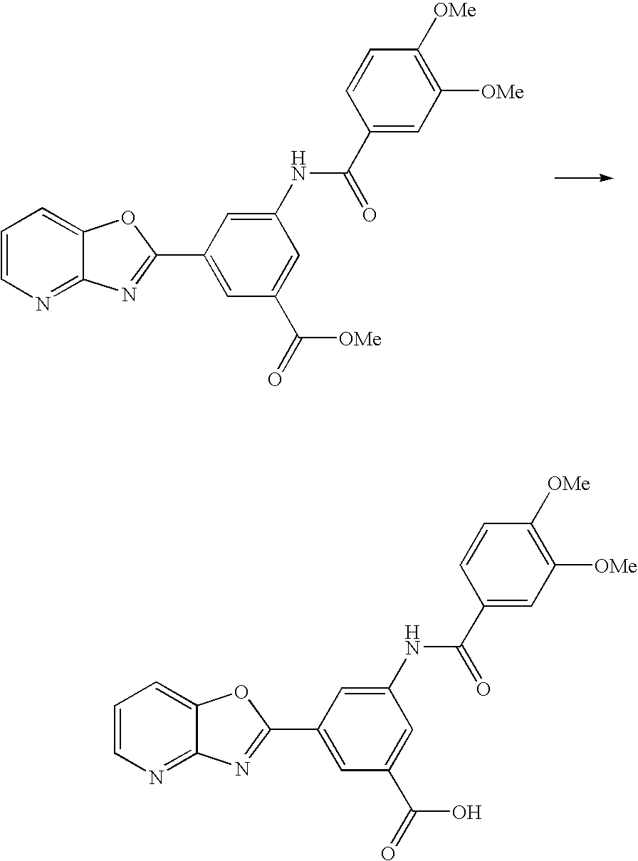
C1=CN=C2C(=C1)OC(C1=CC(C(=O)[OMe])=CC(NC(=O)C3=CC([OMe])=C([OMe])C=C3)=C1)=N2.C1=CN=C2C(=C1)OC(C1=CC(C(=O)O)=CC(NC(=O)C3=CC([OMe])=C([OMe])C=C3)=C1)=N2
